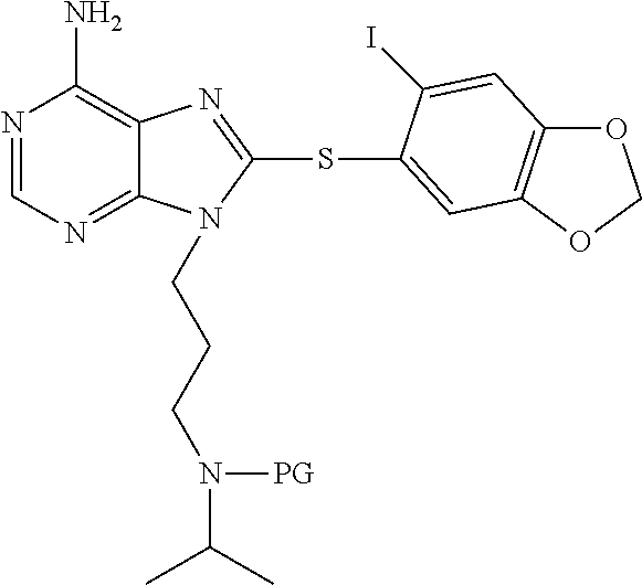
N1=CN=C2C(=C1N)N=C(SC1=CC3=C(OCO3)C=C1I)N2CCCN(C(C)C)[PG]
